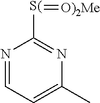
N1=CC=C(C)N=C1[S(]=[O)2Me]
